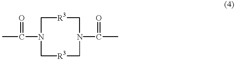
CC(N1C[R3]CN(C(C)=O)C[R3]C1)=O
